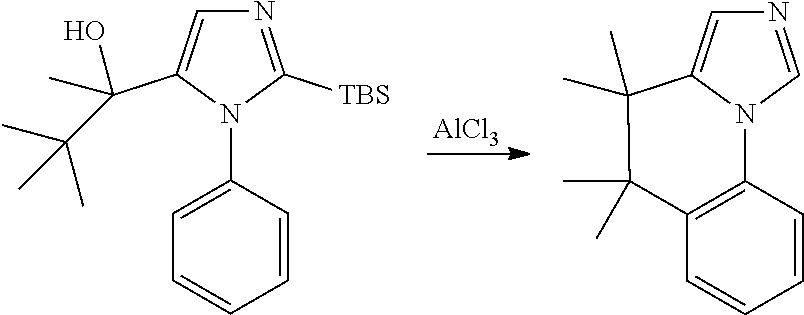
[AlCl3].C1=CC=CC2=C1N1C(=CN=C1)C(C)(C)C2(C)C.C1=CC=CC=C1N1C(C(C(C)(C)C)(O)C)=CN=C1[TBS]
